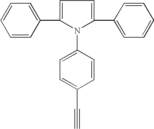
C1=CC(C2=CC=C(C3=CC=CC=C3)N2C2=CC=C(C#C)C=C2)=CC=C1
